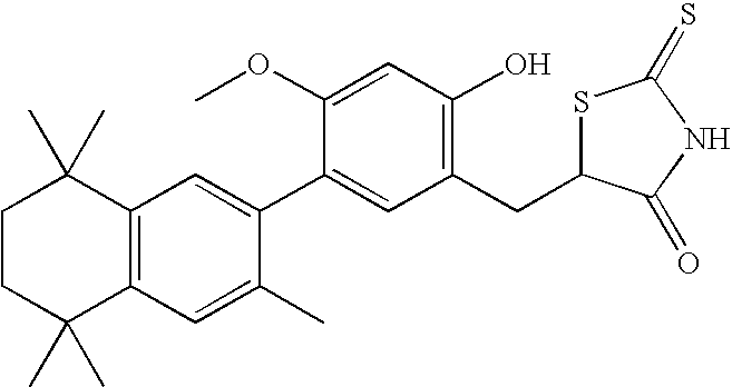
C1CC(C)(C)C2=C(C1(C)C)C=C(C1=CC(CC3SC(=S)NC3=O)=C(O)C=C1OC)C(C)=C2
